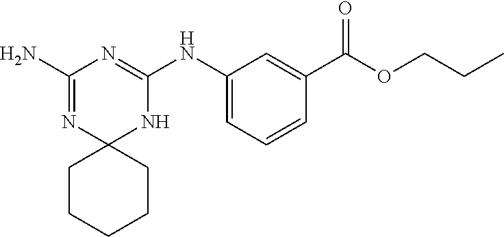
C1(N)=NC2(NC(NC3=CC=CC(C(OCCC)=O)=C3)=N1)CCCCC2
